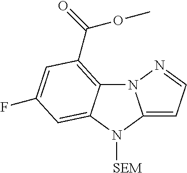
N12C3=C(C(=O)OC)C=C(F)C=C3N([SEM])C1=CC=N2
